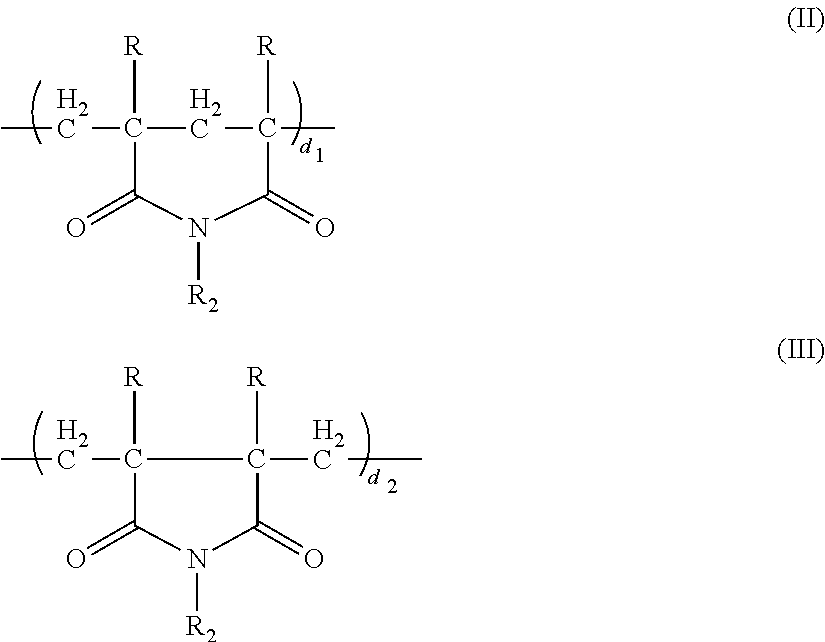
CCC1([R])CC(C)([R])C(=O)N([R2])C1=O.CCC1([R])C(CC)([R])C(=O)N([R2])C1=O
